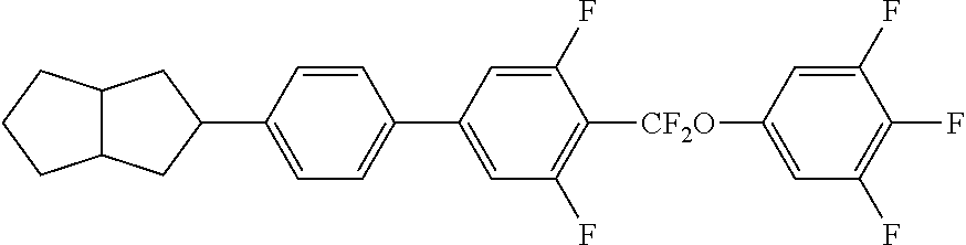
C1(C2=CC=C(C3=CC(F)=C([CF2O]C4=CC(F)=C(F)C(F)=C4)C(F)=C3)C=C2)CC2C(C1)CCC2
